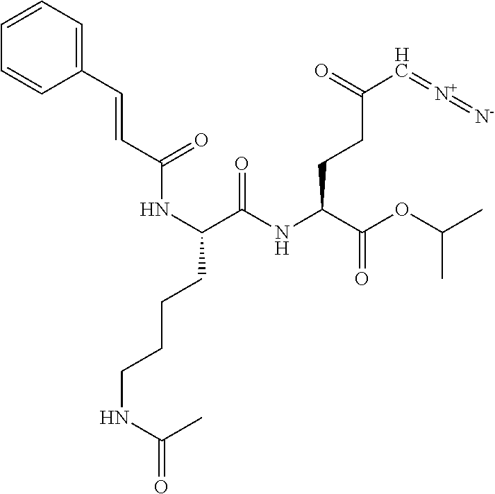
N(C(C(NC(C(OC(C)C)=O)CCC(C=[N+]=[N-])=O)=O)CCCCNC(C)=O)C(=O)C=CC1=CC=CC=C1
